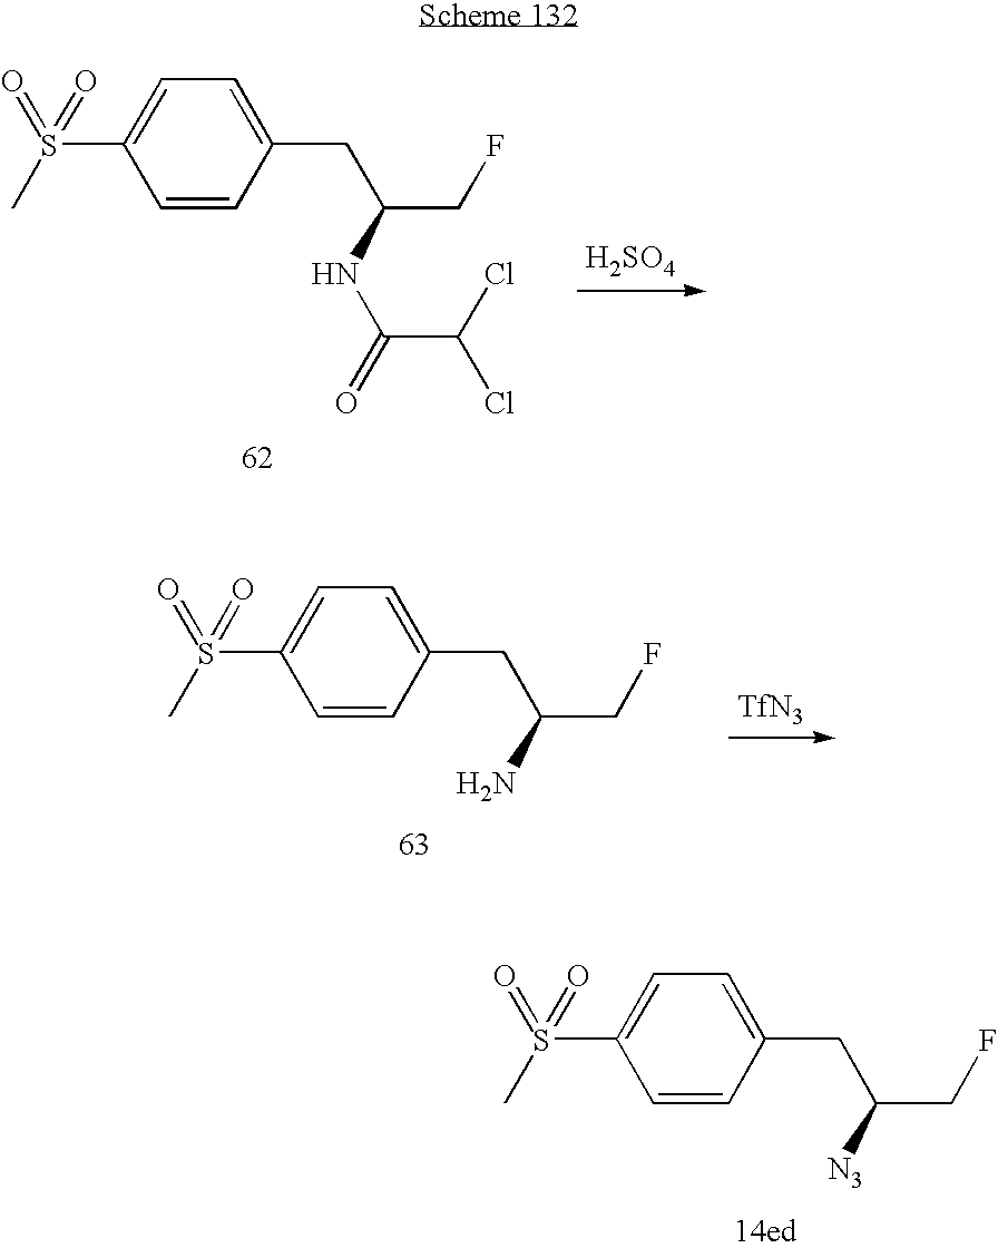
C1=C(S(=O)(=O)C)C=CC(CC(CF)[N3])=C1.C1=C(S(=O)(=O)C)C=CC(CC(CF)NC(C(Cl)Cl)=O)=C1.[H2SO4].C1=C(S(=O)(=O)C)C=CC(CC(CF)N)=C1.[TfN3]
